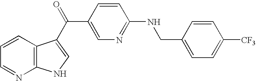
C1=CC2=C(N=C1)NC=C2C(C1=CN=C(NCC2=CC=C([CF3])C=C2)C=C1)=O
